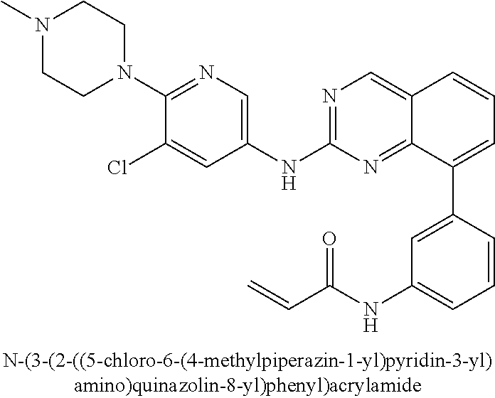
N1(C2=NC=C(NC3=NC=C4C(=N3)C(C3=CC(NC(C=C)=O)=CC=C3)=CC=C4)C=C2Cl)CCN(C)CC1
